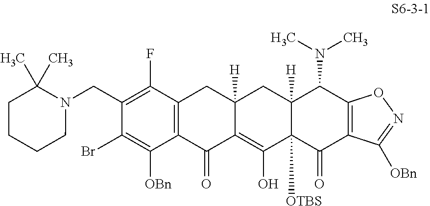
C1(CN2C(C)(C)CCCC2)=C(F)C2=C(C([OBn])=C1Br)C(=O)C1=C(O)C3([OTBS])C([H])(CC1([H])C2)C(N(C)C)C1=C(C3=O)C([OBn])=NO1
